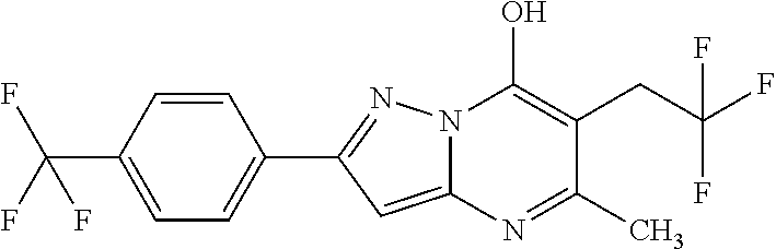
C12=CC(C3=CC=C(C(F)(F)F)C=C3)=NN1C(O)=C(CC(F)(F)F)C(C)=N2
